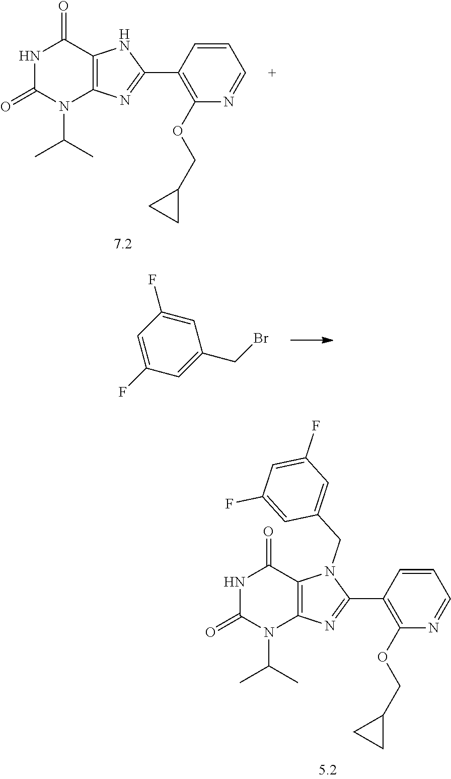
C1(F)=CC(CBr)=CC(F)=C1.N1C(=O)N(C(C)C)C2=C(C1=O)NC(C1=C(OCC3CC3)N=CC=C1)=N2.N1C(=O)N(C(C)C)C2=C(C1=O)N(CC1=CC(F)=CC(F)=C1)C(C1=C(OCC3CC3)N=CC=C1)=N2
